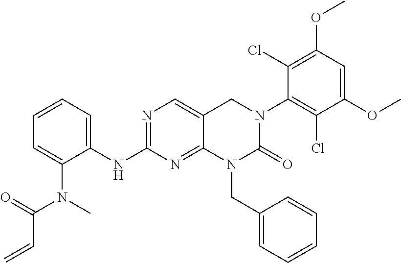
N1=C(NC2=CC=CC=C2N(C(C=C)=O)C)N=C2C(=C1)CN(C1=C(Cl)C(OC)=CC(OC)=C1Cl)C(=O)N2CC1=CC=CC=C1
